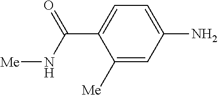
C1([Me])=CC(N)=CC=C1C(=O)N[Me]
